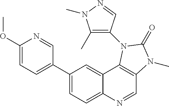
C1(C2=CC=C(OC)N=C2)=CC=C2C(=C1)C1=C(C=N2)N(C)C(=O)N1C1=C(C)N(C)N=C1
